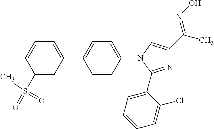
C1(S(C)(=O)=O)=CC(C2=CC=C(N3C(C4=CC=CC=C4Cl)=NC(C(=NO)C)=C3)C=C2)=CC=C1
